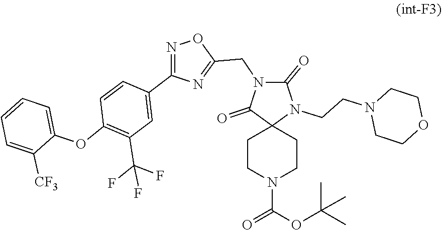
O=C(N1CCC2(N(CCN3CCOCC3)C(=O)N(CC3=NC(C4=CC(C(F)(F)F)=C(OC5=CC=CC=C5[CF3])C=C4)=NO3)C2=O)CC1)OC(C)(C)C
